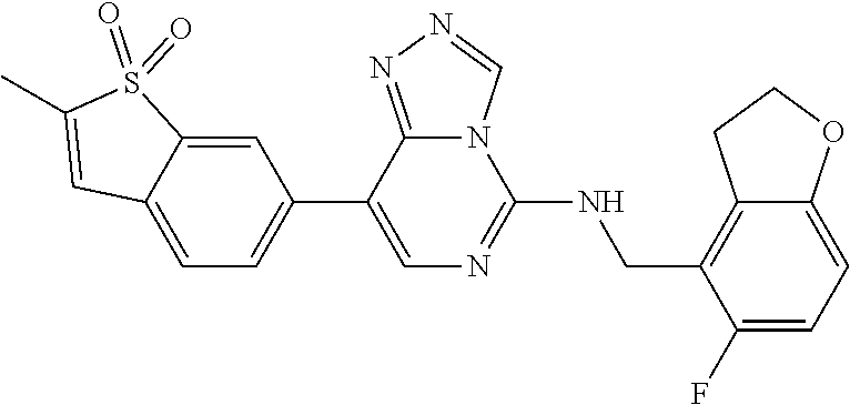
C1(C2=CC=C3C(=C2)S(=O)(=O)C(C)=C3)=CN=C(NCC2=C3C(=CC=C2F)OCC3)N2C1=NN=C2
